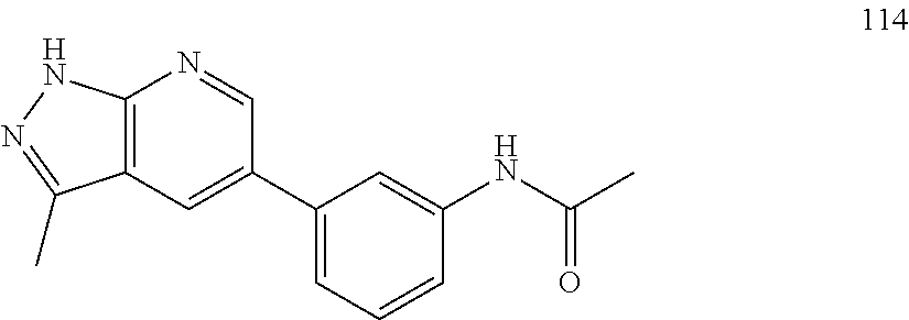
C12=C(C=C(C3=CC=CC(NC(C)=O)=C3)C=N1)C(C)=NN2
